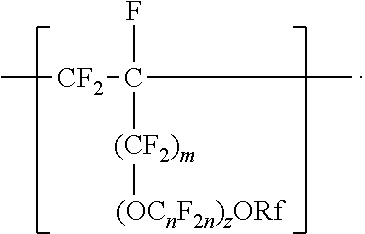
[(CF2)m]([(OCnF2n)zORf])C([CF2]C)(C)F
